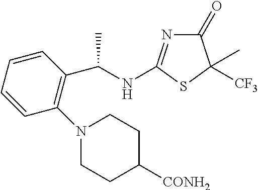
C1(=O)N=C(NC(C2=C(N3CCC([CONH2])CC3)C=CC=C2)C)SC1([CF3])C
